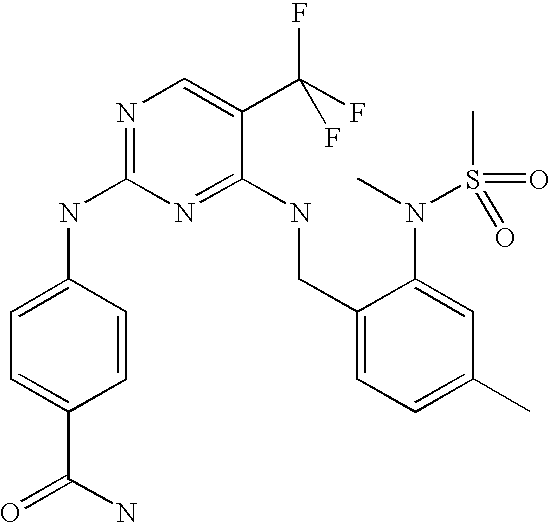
C1(CNC2=NC(NC3=CC=C(C(N)=O)C=C3)=NC=C2C(F)(F)F)=CC=C(C)C=C1N(S(C)(=O)=O)C
